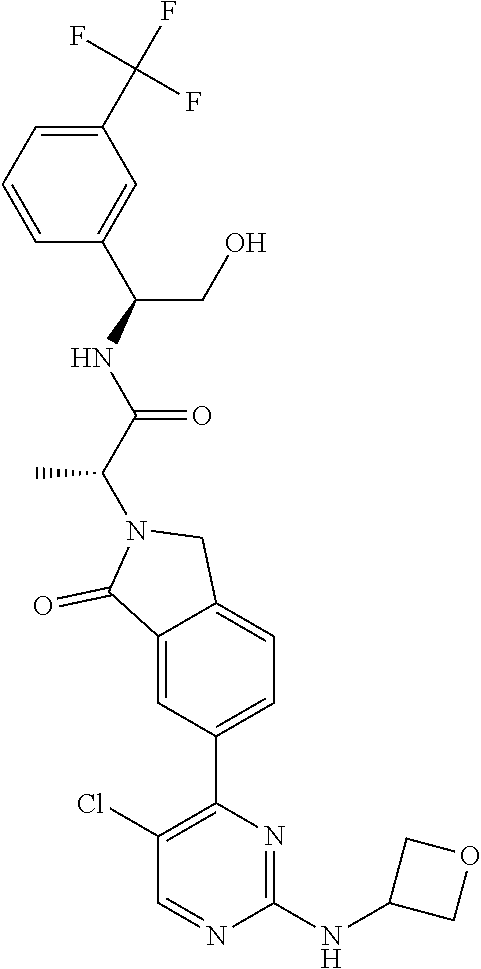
C1(C(F)(F)F)=CC=CC(C(NC(C(N2C(=O)C3=CC(C4=C(Cl)C=NC(NC5COC5)=N4)=CC=C3C2)C)=O)CO)=C1
